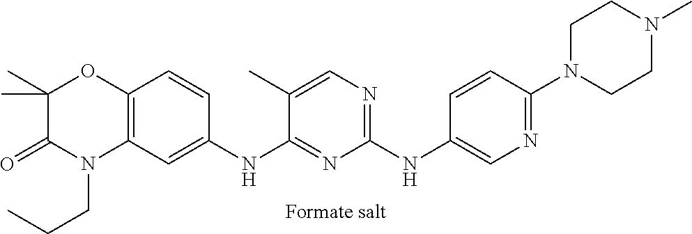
C1(NC2=CN=C(N3CCN(C)CC3)C=C2)=NC=C(C)C(NC2=CC3=C(C=C2)OC(C)(C)C(=O)N3CCC)=N1
